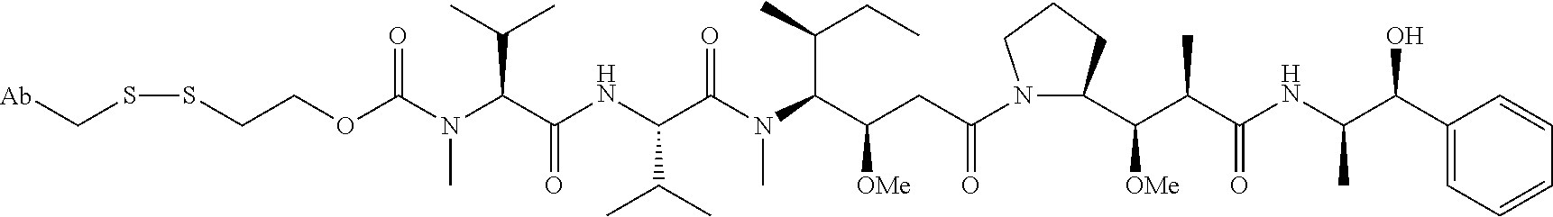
[Ab]CSSCCOC(N(C(C(NC(C(C)C)C(N(C(C(CC(N1C(C(C(C(NC(C(C2=CC=CC=C2)O)C)=O)C)[OMe])CCC1)=O)[OMe])C(C)CC)C)=O)=O)C(C)C)C)=O
